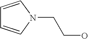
C1=CN(CCO)C=C1
